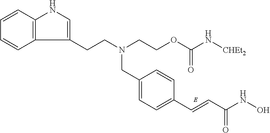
C1=C(CN(CCC2=CNC3=C2C=CC=C3)CCOC(N[CHEt2])=O)C=CC(C=CC(NO)=O)=C1
